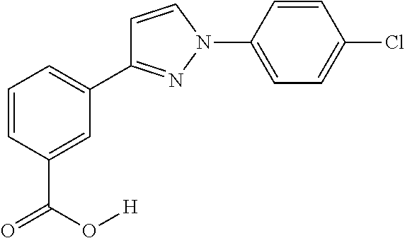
C1=CC(C(O[H])=O)=CC(C2=NN(C3=CC=C(Cl)C=C3)C=C2)=C1
